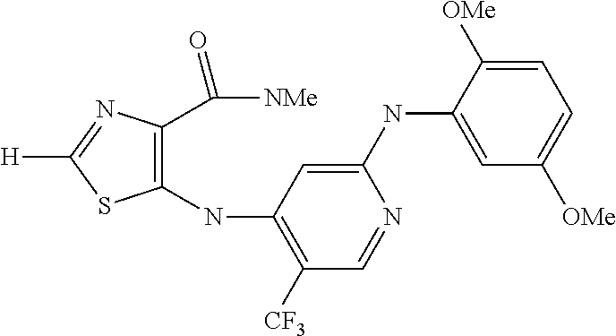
C1(NC2=C([CF3])C=NC(NC3=CC([OMe])=CC=C3[OMe])=C2)=C(C([NMe])=O)N=C([H])S1
